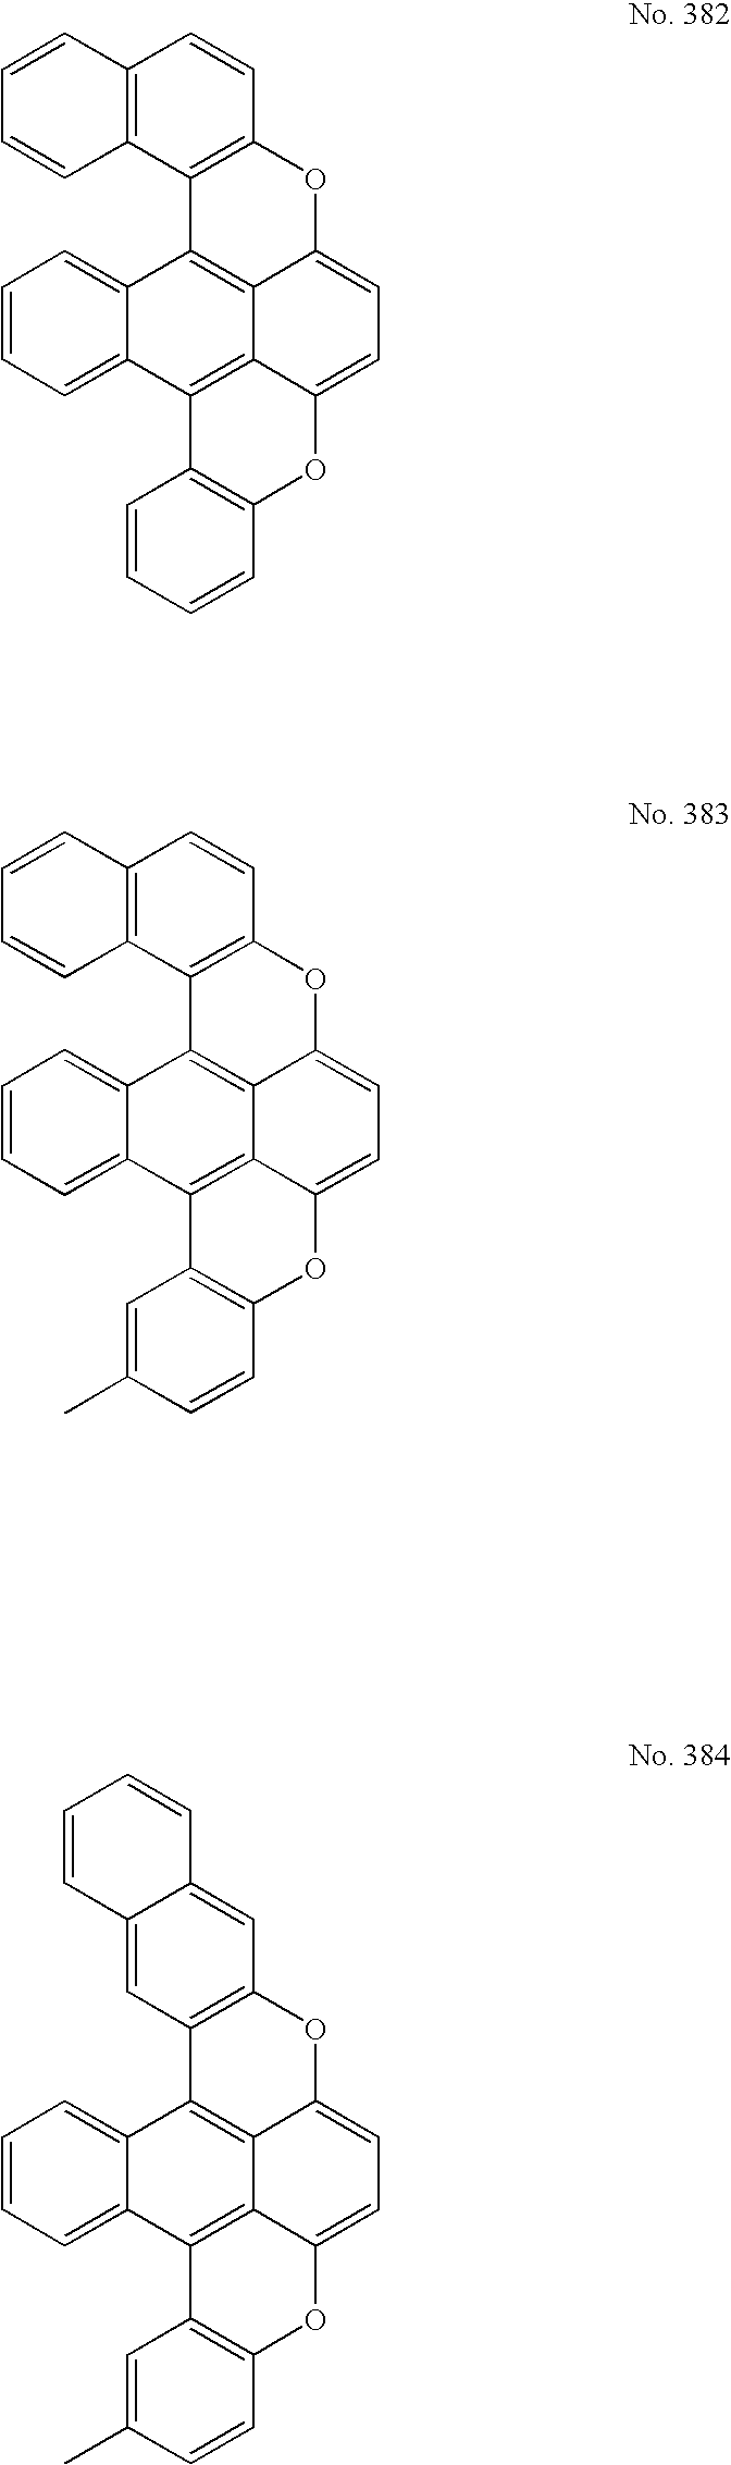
C1=CC=C2C(=C1)C1=C3C4=C2C2=C(OC4=CC=C3OC3=C1C1=C(C=C3)C=CC=C1)C=CC=C2.C1=CC=C2C(=C1)C1=C3C4=C2C2=C(OC4=CC=C3OC3=C1C1=C(C=C3)C=CC=C1)C=CC(C)=C2.C1=CC=C2C(=C1)C1=C3C4=C2C2=C(OC4=CC=C3OC3=C1C=C1C(=C3)C=CC=C1)C=CC(C)=C2
